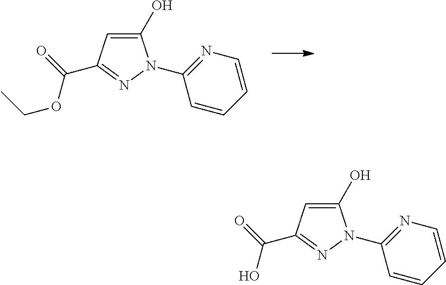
C1(O)=CC(C(OCC)=O)=NN1C1=NC=CC=C1.C1(O)=CC(C(O)=O)=NN1C1=NC=CC=C1
